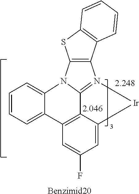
[2.248].[2.046].C1=CC=C2C(=C1)N1C3=N(C4=C1SC1=C4C=CC=C1)[Ir]C1=CC(F)=CC2=C13.[Benzimid20]
